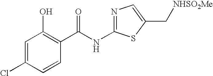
C1=C(Cl)C=CC(C(NC2=NC=C(C[NHSO2Me])S2)=O)=C1O
